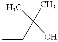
CCC(C)(O)C
